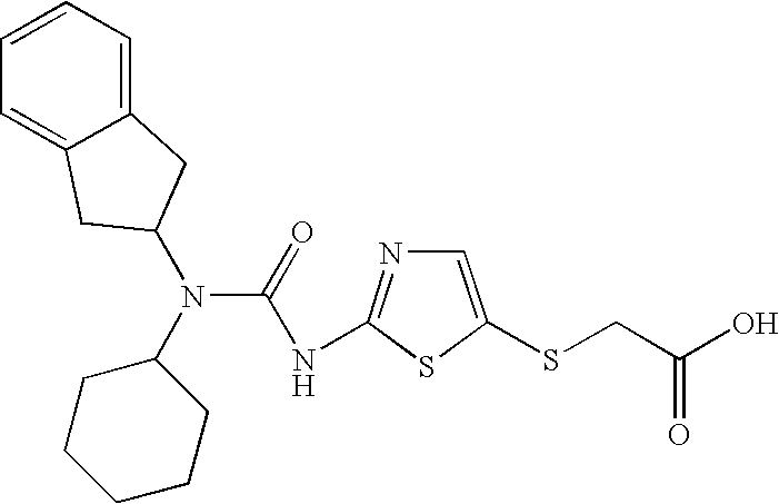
C1=C(SCC(O)=O)SC(NC(N(C2CCCCC2)C2CC3=CC=CC=C3C2)=O)=N1
